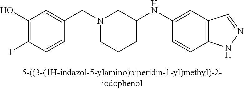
N1(CC2=CC(O)=C(I)C=C2)CCCC(NC2=CC3=C(C=C2)NN=C3)C1
